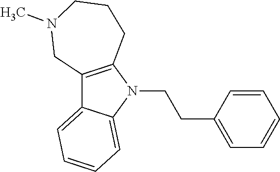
C12=C(N(CCC3=CC=CC=C3)C3=CC=CC=C13)CCCN(C)C2
